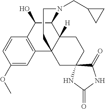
C1(O)C2C3([H])C(C4=C1C=CC(OC)=C4)(CC1(CC3)C(=O)NC(=O)N1)CCN2CC1CC1
